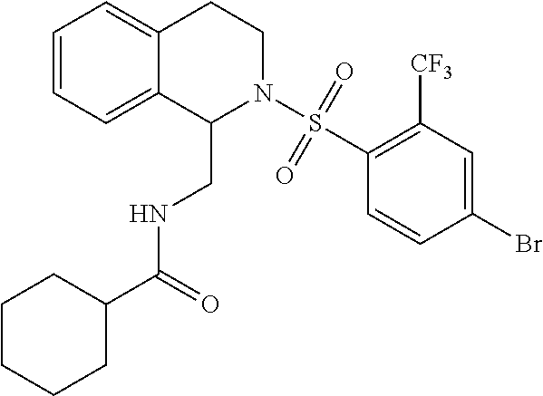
C1=CC=C2C(=C1)CCN(S(C1=C([CF3])C=C(Br)C=C1)(=O)=O)C2CNC(C1CCCCC1)=O
